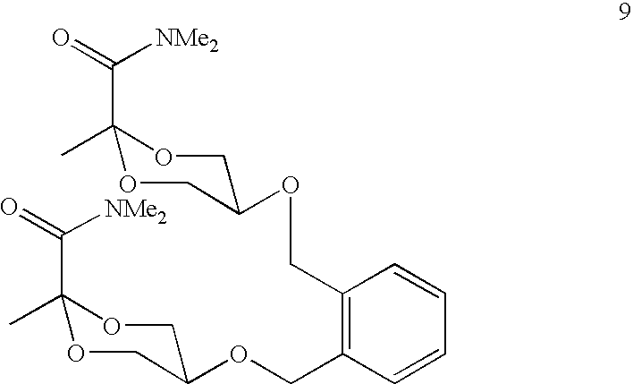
O(CC1=C(COC2COC(C)(C(=O)[NMe2])OC2)C=CC=C1)C1COC(C)(C(=O)[NMe2])OC1
